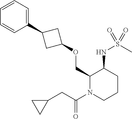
C1(C2CC(OCC3N(C(CC4CC4)=O)CCCC3NS(C)(=O)=O)C2)=CC=CC=C1
